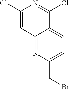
C1(Cl)=CC2=NC(CBr)=CC=C2C(Cl)=N1
